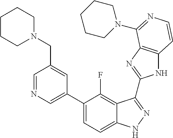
C1=C(C2=CC=C3C(=C2F)C(C2=NC4=C(N2)C=CN=C4N2CCCCC2)=NN3)C=C(CN2CCCCC2)C=N1
